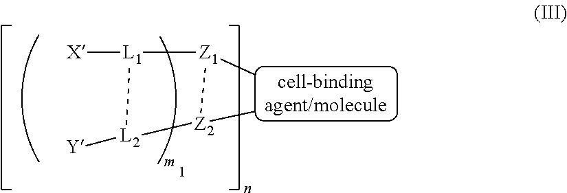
[Z2]1(C)[Z1](C)[L1]([X])[L2]1[Y]
